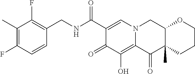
C1(C)=C(F)C=CC(CNC(C2=CN3C(=C(O)C2=O)C(=O)C2(C)C(C3)OCCC2)=O)=C1F
